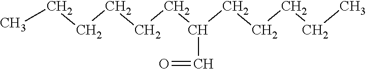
CCCCCCC(CCCCC)C=O
